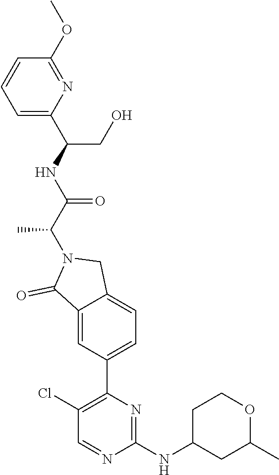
C1(Cl)=C(C2=CC=C3C(=C2)C(=O)N(C(C(NC(CO)C2=CC=CC(OC)=N2)=O)C)C3)N=C(NC2CC(C)OCC2)N=C1
